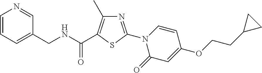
N1=C(N2C(=O)C=C(OCCC3CC3)C=C2)SC(C(NCC2=CC=CN=C2)=O)=C1C
